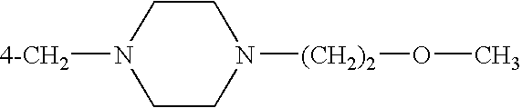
C1CN([4-CH2])CCN1[(CH2)2]OC
